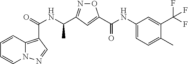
C1=CC2=C(C(=O)NC(C)C3=NOC(C(NC4=CC=C(C)C(C(F)(F)F)=C4)=O)=C3)C=NN2C=C1
